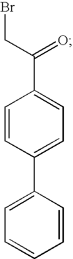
C1=C(C2=CC=C(C(=O)CBr)C=C2)C=CC=C1
